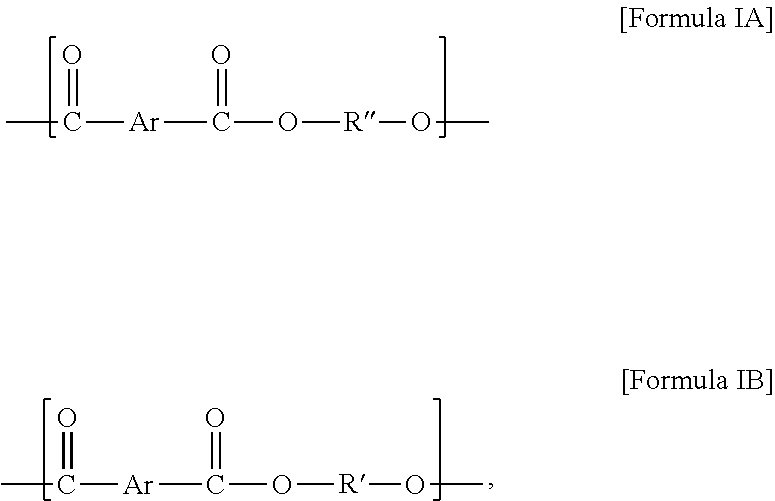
CC([Ar]C(=O)O[R]OC)=O.CC([Ar]C(=O)O[R]OC)=O
